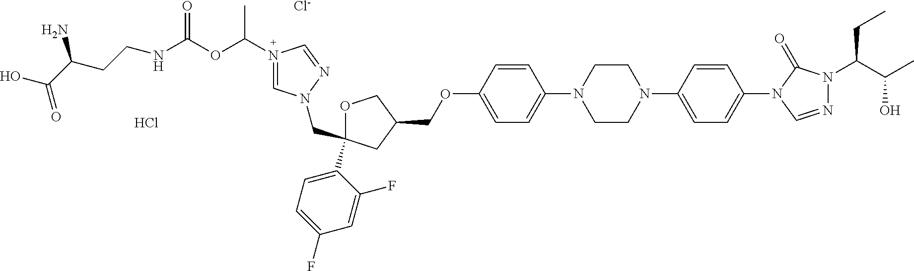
N1(C(OC(NCCC(C(O)=O)N)=O)C)=CN(CC2(C3=CC=C(F)C=C3F)OCC(COC3=CC=C(N4CCN(C5=CC=C(N6C=NN(C(C(O)C)CC)C6=O)C=C5)CC4)C=C3)C2)N=C1.[Cl-].Cl
